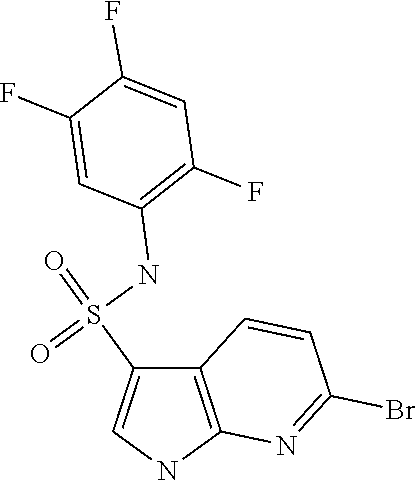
C12=C(NC=C1S(=O)(NC1=C(F)C=C(F)C(F)=C1)=O)N=C(Br)C=C2
